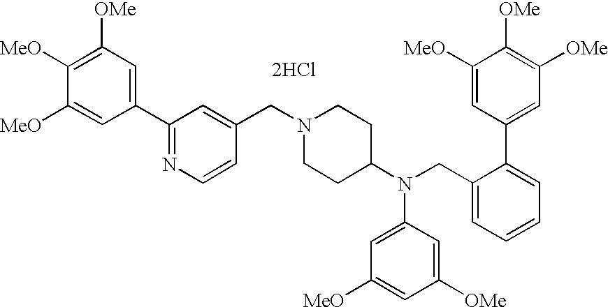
C1([OMe])=C([MeO])C([MeO])=CC(C2=NC=CC(CN3CCC(N(CC4=CC=CC=C4C4=CC([OMe])=C([OMe])C([MeO])=C4)C4=CC([MeO])=CC([OMe])=C4)CC3)=C2)=C1.[2HCl]
